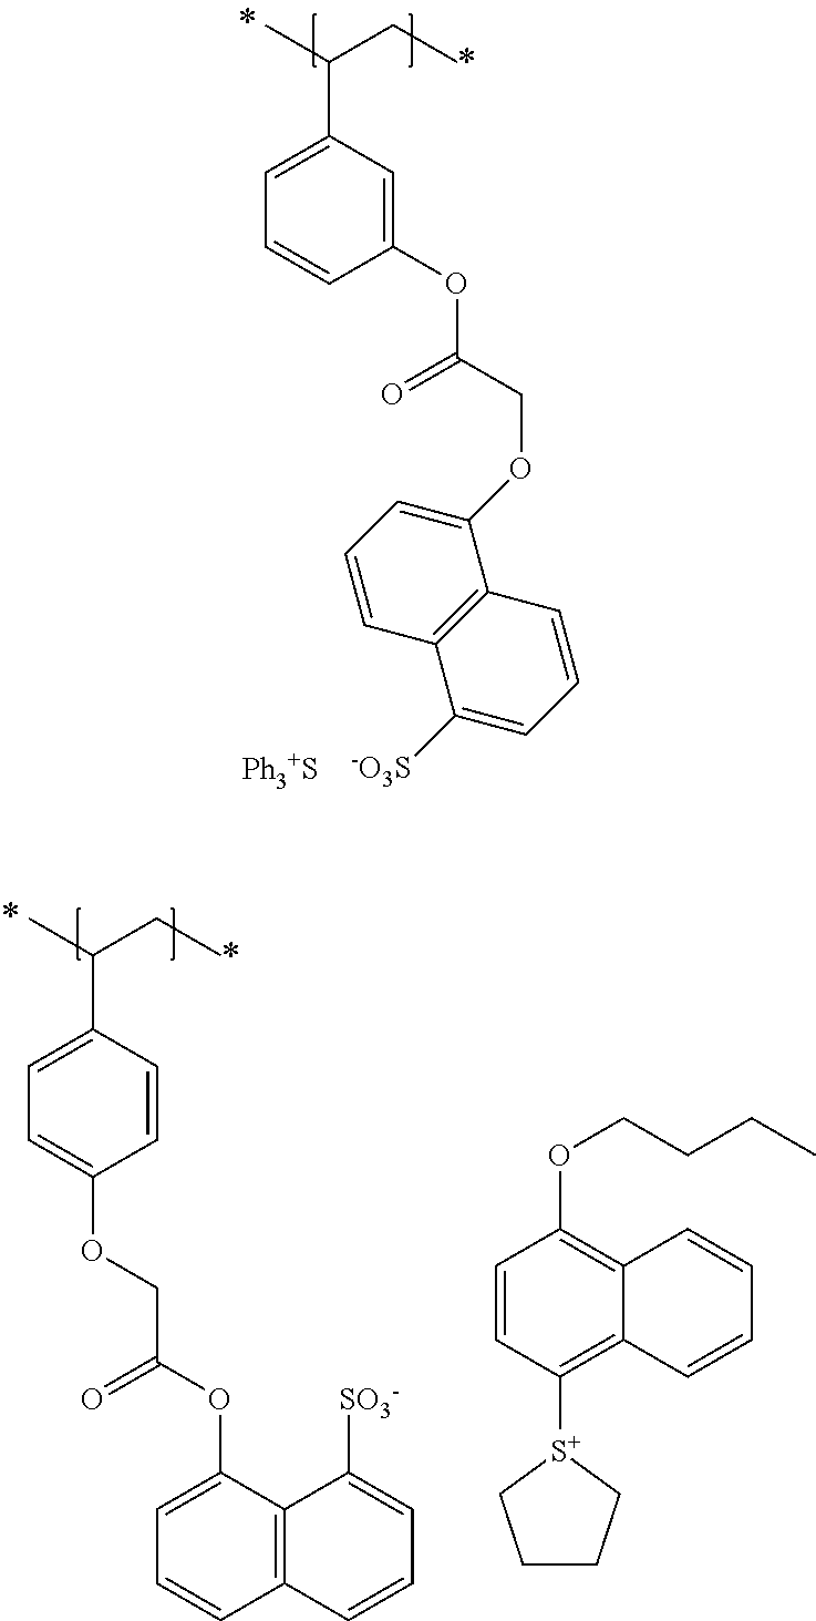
CC(CC)C1=CC=CC(OC(COC2=CC=CC3=C2C=CC=C3[-O3S])=O)=C1.CC(CC)C1=CC=C(OCC(OC2=CC=CC3=C2C([SO3-])=CC=C3)=O)C=C1.C1=CC([S+]2CCCC2)=C2C(=C1OCCCC)C=CC=C2
